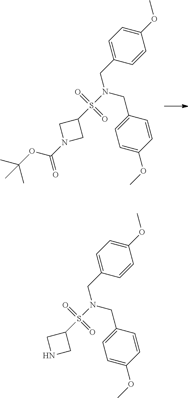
N1(C(OC(C)(C)C)=O)CC(S(N(CC2=CC=C(OC)C=C2)CC2=CC=C(OC)C=C2)(=O)=O)C1.C(C1=CC=C(OC)C=C1)N(CC1=CC=C(OC)C=C1)S(C1CNC1)(=O)=O
